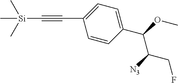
C(C1=CC=C(C(OC)C([N3])CF)C=C1)#C[Si](C)(C)C
